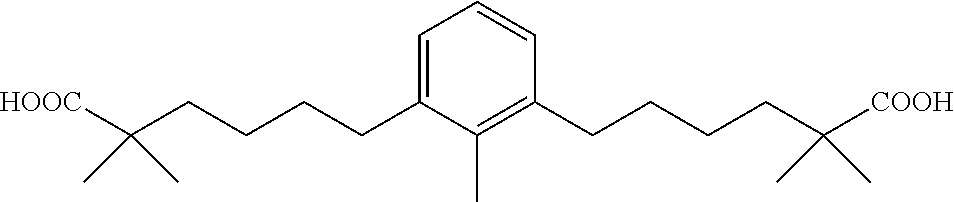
C1=CC(CCCCC(C)(C)[COOH])=C(C)C(CCCCC(C)(C)[HOOC])=C1
